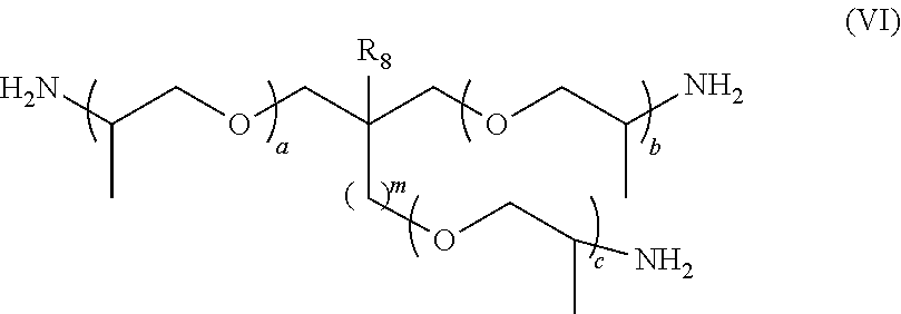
C(COCC(COCC(C)N)([R8])COCC(C)N)(N)C
